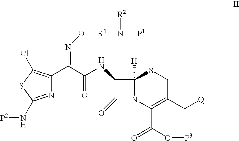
C12([H])N(C(=O)C1NC(C(C1=C(Cl)SC(N[P2])=N1)=NO[R1]N([P1])[R2])=O)C(C(O[P3])=O)=C(C[Q])CS2
